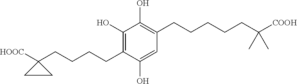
C1(O)=C(CCCCCC(C)(C)[COOH])C=C(O)C(CCCCC2([HOOC])CC2)=C1O
